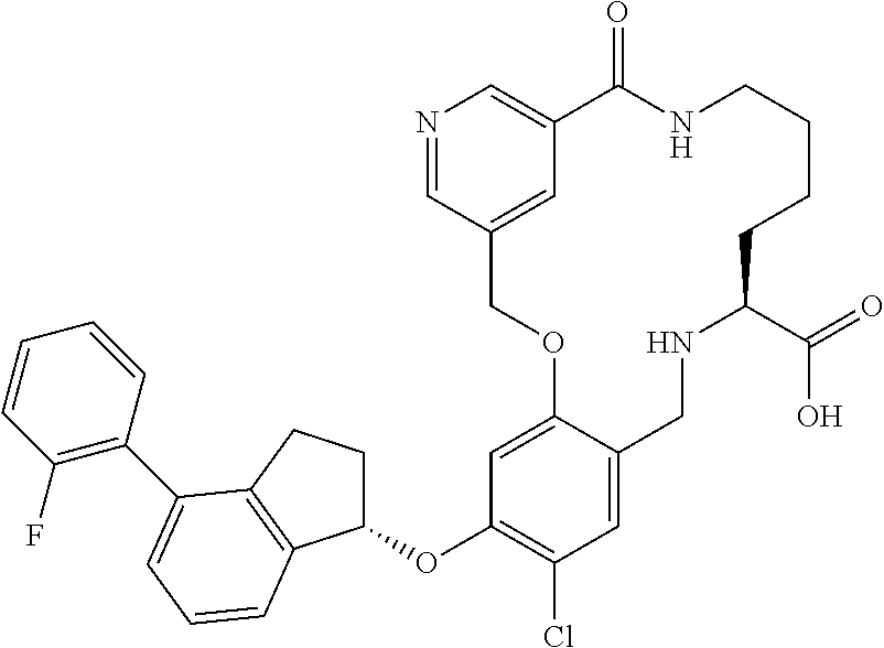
C1(OC2=C(Cl)C=C3C(=C2)OCC2=CC(=CN=C2)C(=O)NCCCCC(C(=O)O)NC3)CCC2=C1C=CC=C2C1=C(F)C=CC=C1
